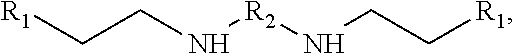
C(CN[R2]NCC[R1])[R1]
